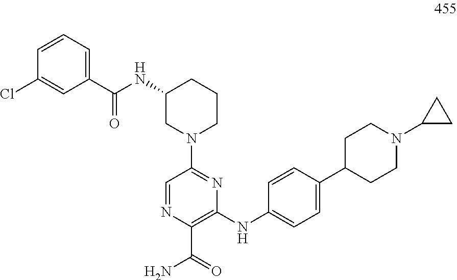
C1=NC(C(=O)N)=C(NC2=CC=C(C3CCN(C4CC4)CC3)C=C2)N=C1N1CCCC(NC(=O)C2=CC=CC(Cl)=C2)C1
